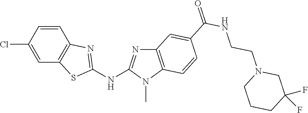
ClC1=CC2=C(C=C1)N=C(NC1=NC3=C(N1C)C=CC(C(NCCN1CC(F)(F)CCC1)=O)=C3)S2
